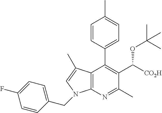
C12=C(N=C(C)C(C([CO2H])OC(C)(C)C)=C1C1=CC=C(C)C=C1)N(CC1=CC=C(F)C=C1)C=C2C
